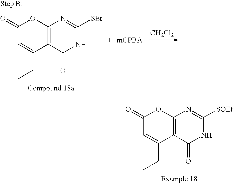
[CH2Cl2].C12=C(C(=O)NC([SEt])=N1)C(CC)=CC(=O)O2.C12=C(C(=O)NC([SOEt])=N1)C(CC)=CC(=O)O2
